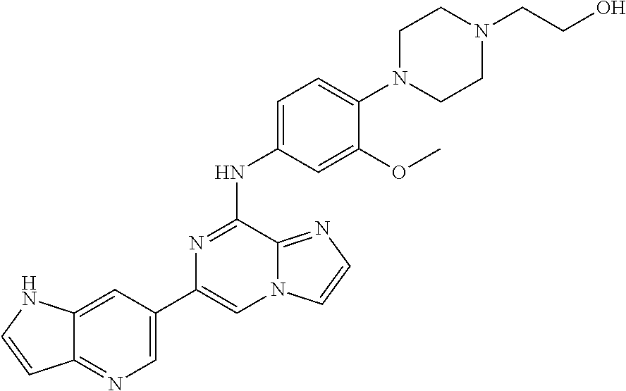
C1(C2=CN=C3C(=C2)NC=C3)=CN2C(=NC=C2)C(NC2=CC=C(N3CCN(CCO)CC3)C(OC)=C2)=N1
